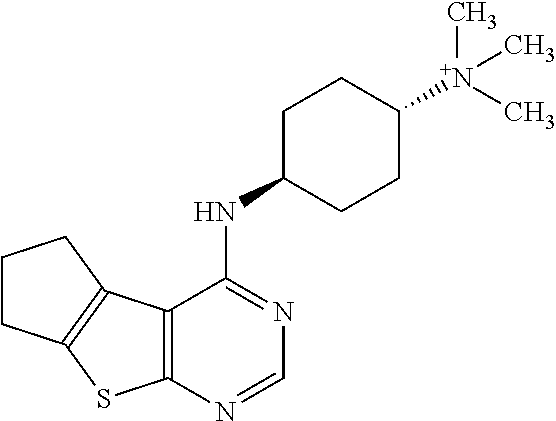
C1CC2=C(C1)C1=C(S2)N=CN=C1NC1CCC([N+](C)(C)C)CC1
